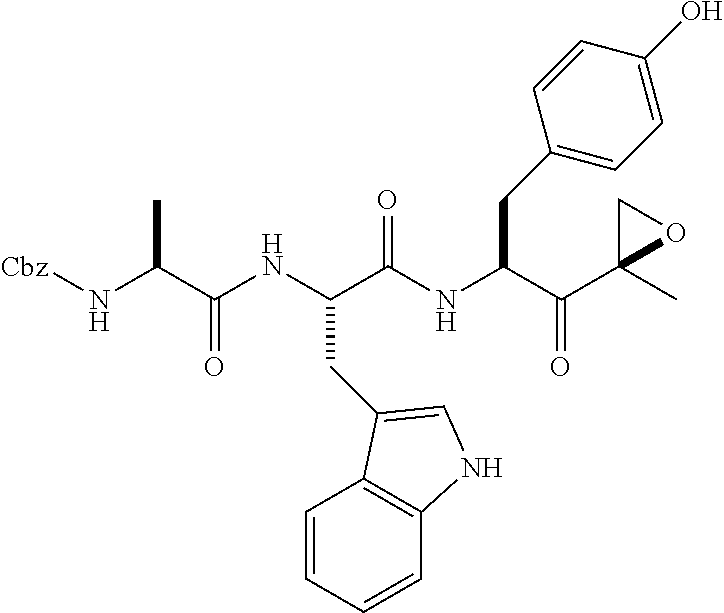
[Cbz]NC(C(NC(C(NC(C(C1(C)OC1)=O)CC1=CC=C(O)C=C1)=O)CC1=CNC2=C1C=CC=C2)=O)C
